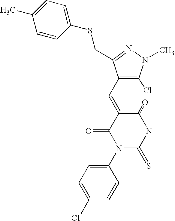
C1(=O)C(=CC2=C(Cl)N(C)N=C2CSC2=CC=C(C)C=C2)C(=O)N(C2=CC=C(Cl)C=C2)C(=S)N1
